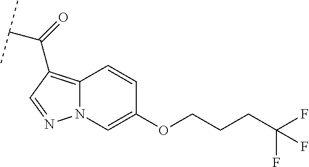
N12C(=C(C(=O)C(C)C)C=N1)C=CC(OCCCC(F)(F)F)=C2
